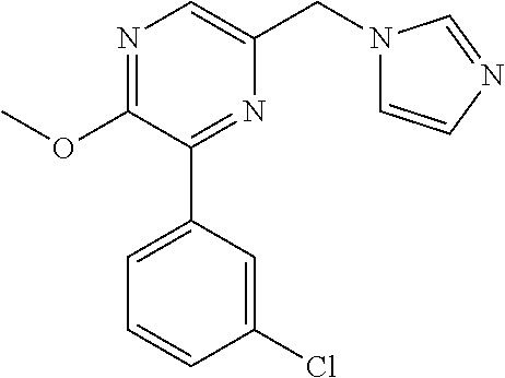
N1=C(OC)C(C2=CC=CC(Cl)=C2)=NC(CN2C=CN=C2)=C1
